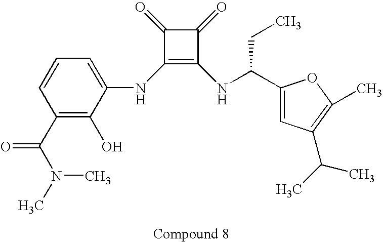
C1(NC2=CC=CC(C(=O)N(C)C)=C2O)=C(NC(CC)C2=CC(C(C)C)=C(C)O2)C(=O)C1=O
